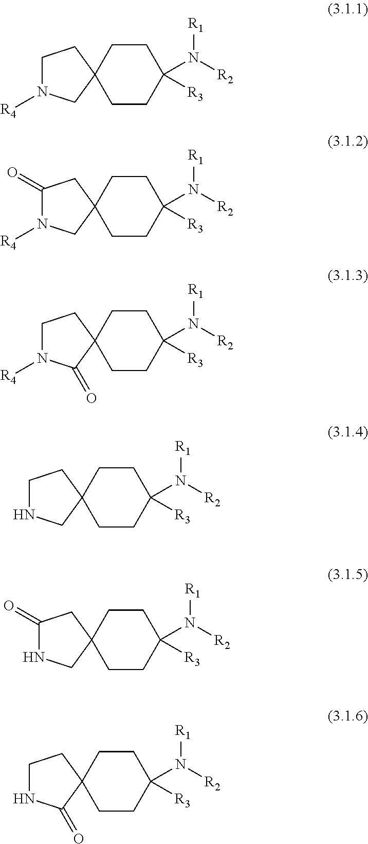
C1CC2(CCC1([R3])N([R2])[R1])CN([R4])CC2.C1CC2(CCC1([R3])N([R2])[R1])CN([R4])C(=O)C2.C1CC2(CCC1([R3])N([R2])[R1])C(=O)N([R4])CC2.C1CC2(CCC1([R3])N([R2])[R1])CNCC2.C1CC2(CCC1([R3])N([R2])[R1])CNC(=O)C2.C1CC2(CCC1([R3])N([R2])[R1])C(=O)NCC2
